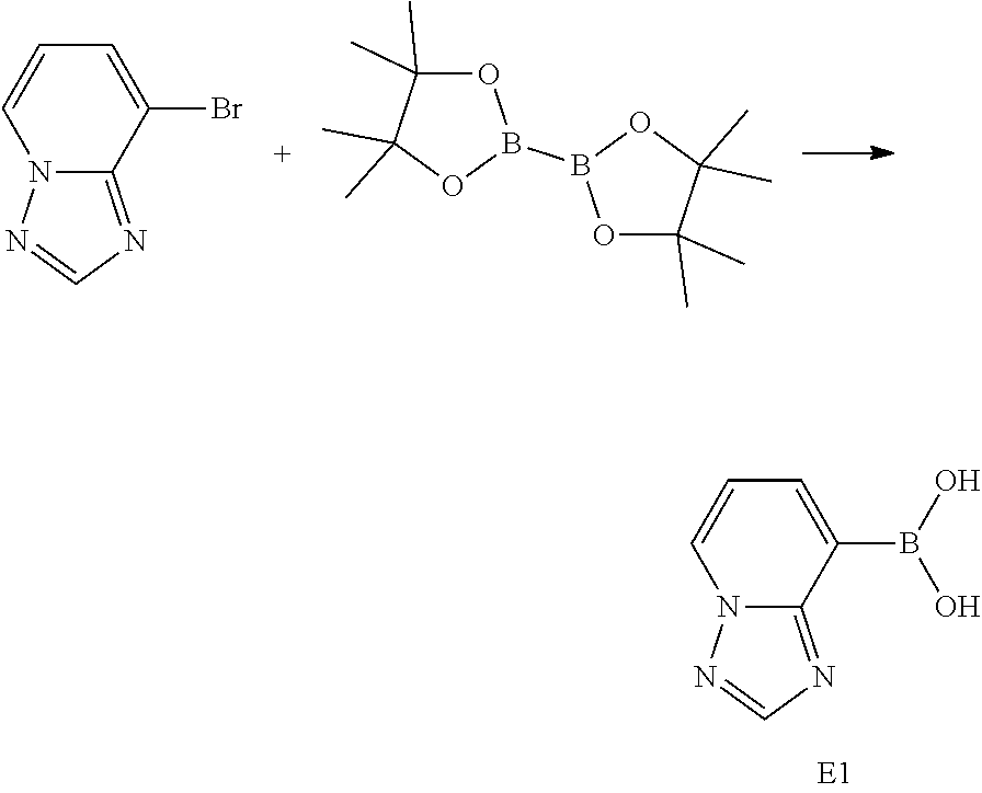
C12=NC=NN1C=CC=C2Br.B1(B2OC(C)(C)C(C)(C)O2)OC(C)(C)C(C)(C)O1.OB(O)C1=CC=CN2C1=NC=N2
